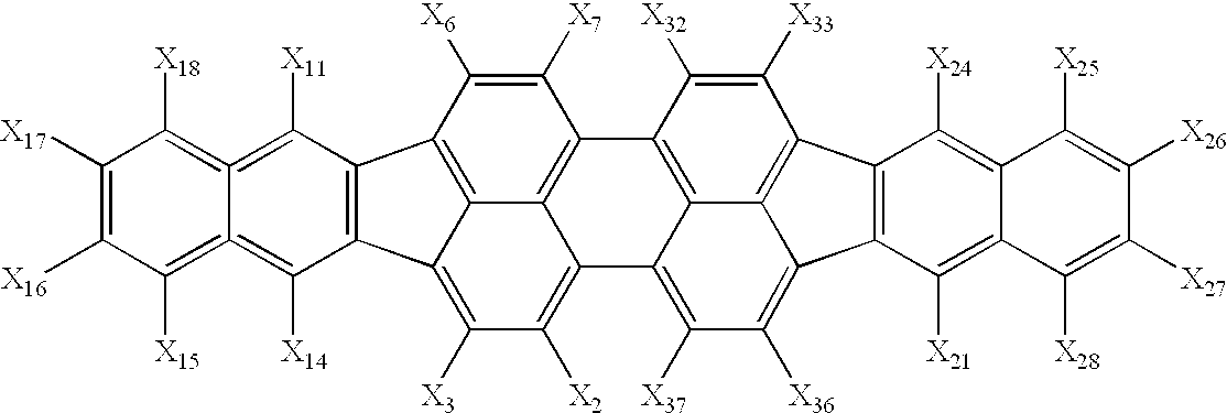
C12=C(C([X11])=C3=C([X18])C([X17])=C([X16])C([X15])=C3=C1[X14])C1=C3C4=C(C([X7])=C1[X6])C1=C5C(=C([X37])C([X36])=C6C7=C(C([X24])=C8C(=C7[X21])C([X28])=C([X27])C([X26])=C8[X25])C(=C65)C([X33])=C1[X32])C4=C([X2])C([X3])=C23
